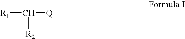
[R2]C([Q])[R1]
